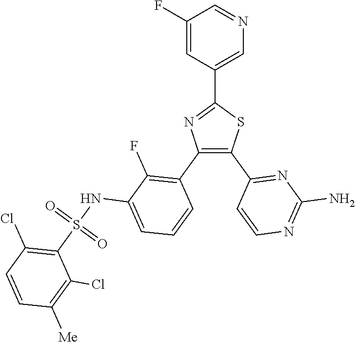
C1=C(C2=NC(C3=C(F)C(NS(C4=C(Cl)C=CC([Me])=C4Cl)(=O)=O)=CC=C3)=C(C3=NC(N)=NC=C3)S2)C=C(F)C=N1
